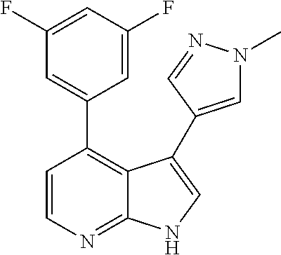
C1=CN=C2C(=C1C1=CC(F)=CC(F)=C1)C(C1=CN(C)N=C1)=CN2
